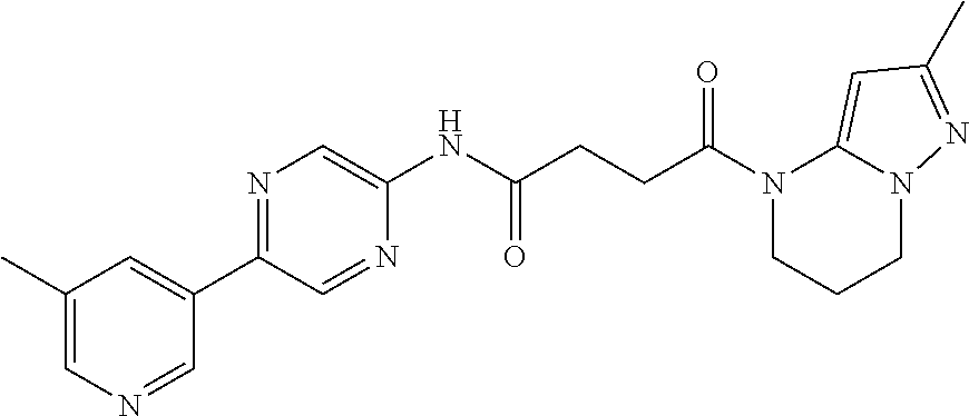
C1(C)=CN=CC(C2=NC=C(NC(CCC(N3CCCN4C3=CC(C)=N4)=O)=O)N=C2)=C1
